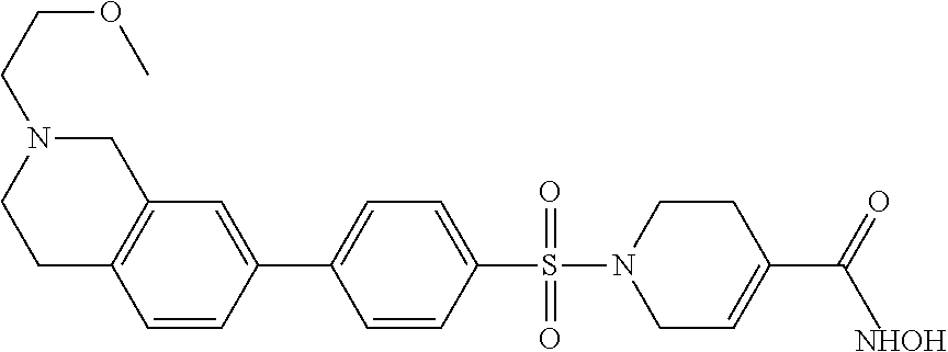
C1=CC(C2=CC=C(S(=O)(=O)N3CC=C(C(=O)C)CC3)C=C2)=CC2=C1CCN(CCOC)C2.[NHOH]
